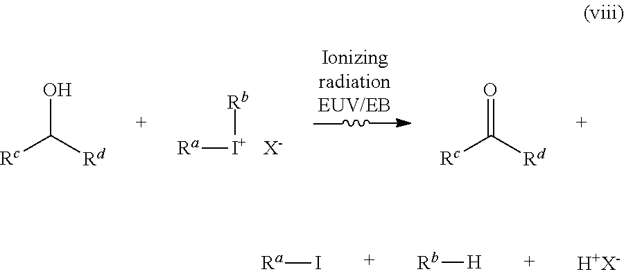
[Ra][I+][Rb].[X-].[Rc]C([Rd])O.[Rc]C([Rd])=O.[Ra]I.[Rb][H].[H+X-]
